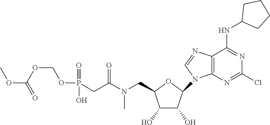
O1C(CN(C(CP(=O)(O)OCOC(=O)OC)=O)C)C(O)C(O)C1N1C=NC2=C1N=C(Cl)N=C2NC1CCCC1
